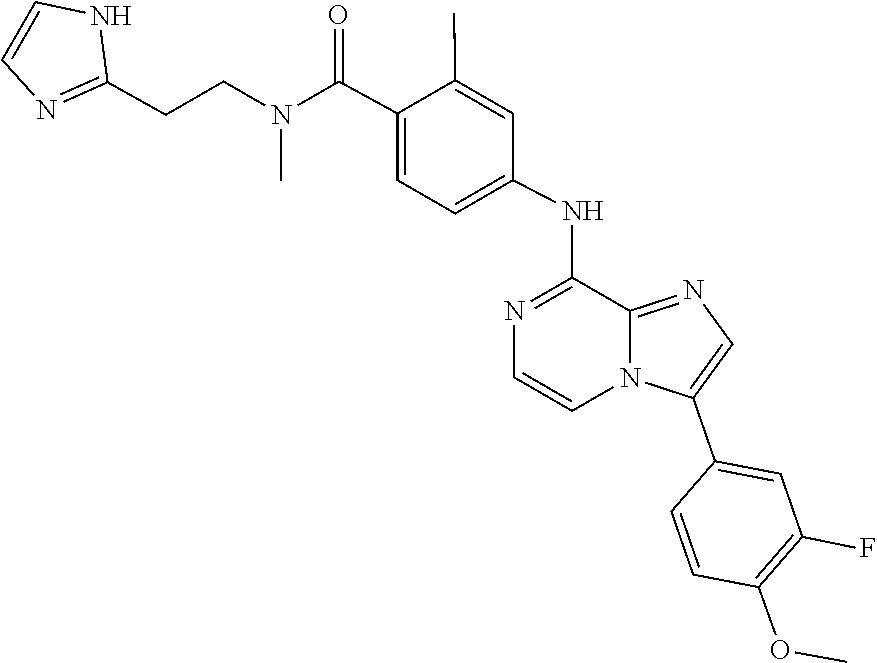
C1=C(C(N(CCC2=NC=CN2)C)=O)C(C)=CC(NC2=NC=CN3C2=NC=C3C2=CC(F)=C(OC)C=C2)=C1
